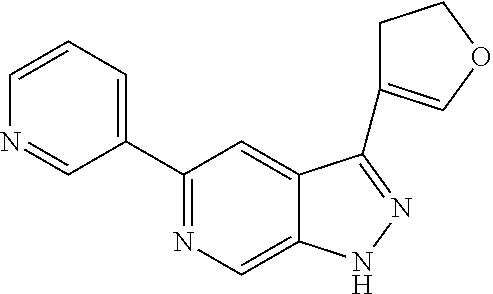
C1(C2=CC=CN=C2)=NC=C2C(=C1)C(C1=COCC1)=NN2
